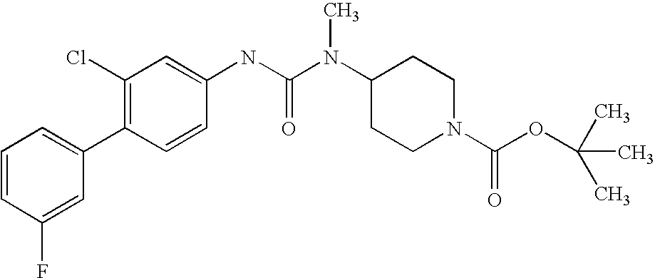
C1=CC(F)=CC(C2=C(Cl)C=C(NC(N(C3CCN(C(OC(C)(C)C)=O)CC3)C)=O)C=C2)=C1
